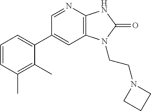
C1(C2=CC=CC(C)=C2C)=CC2=C(N=C1)NC(=O)N2CCN1CCC1
